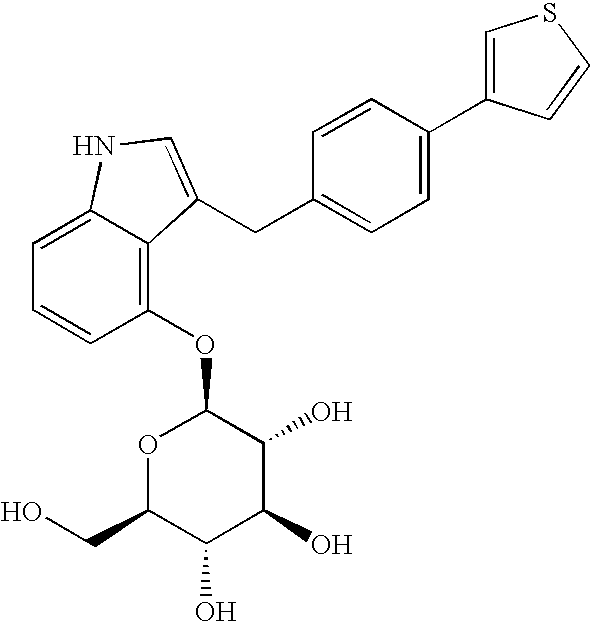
O1C(CO)C(O)C(O)C(O)C1OC1=C2C(=CC=C1)NC=C2CC1=CC=C(C2=CSC=C2)C=C1
